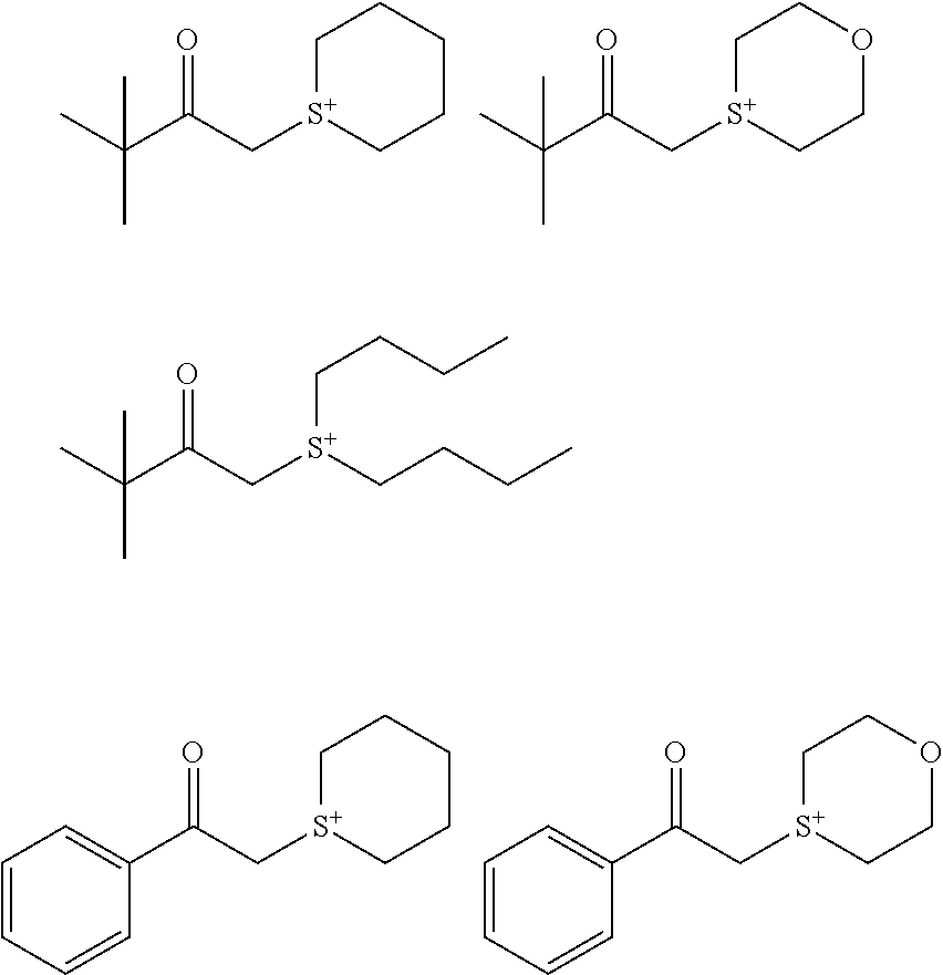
C(C(C[S+]1CCCCC1)=O)(C)(C)C.C(C(C[S+]1CCOCC1)=O)(C)(C)C.C1(C(C[S+]2CCCCC2)=O)=CC=CC=C1.C1(C(C[S+]2CCOCC2)=O)=CC=CC=C1.C(C(C[S+](CCCC)CCCC)=O)(C)(C)C
